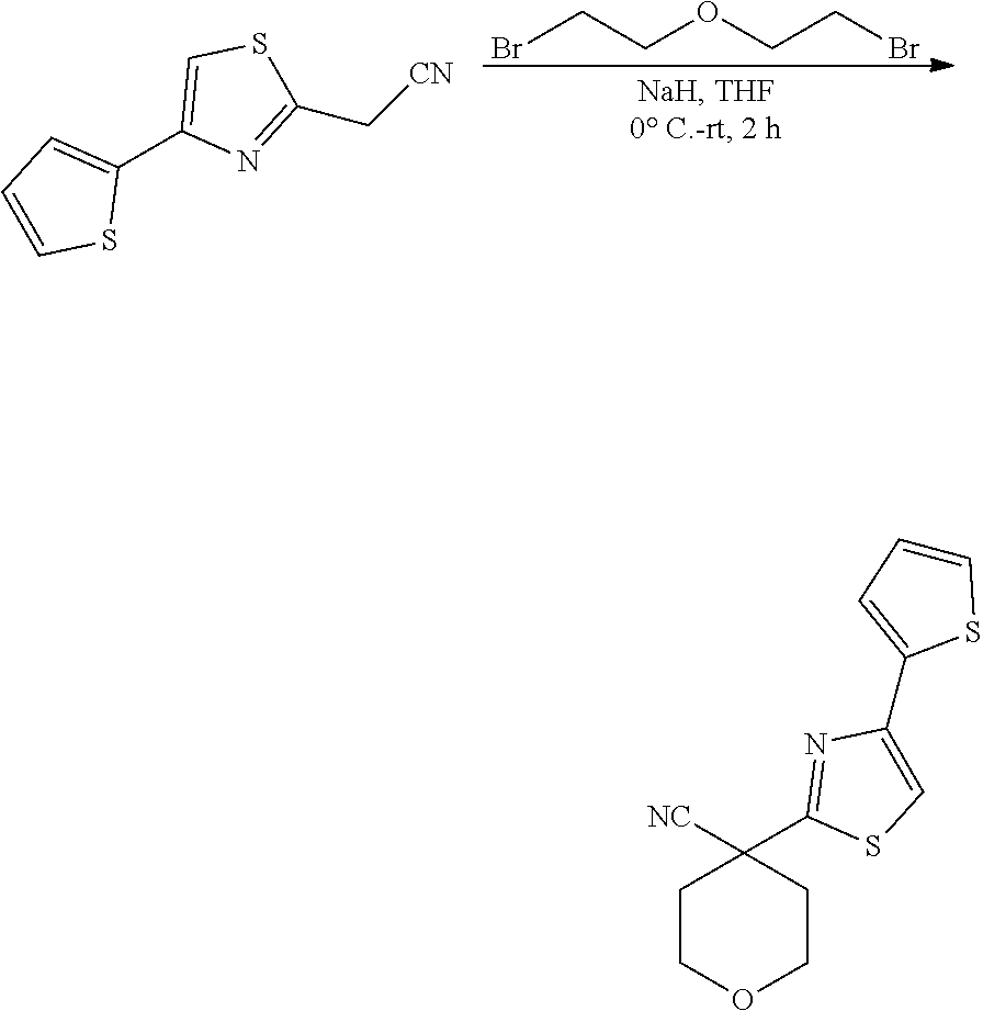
BrCCOCCBr.C1(C2=CSC(C[CN])=N2)=CC=CS1.C1COCCC1([NC])C1=NC(C2=CC=CS2)=CS1
